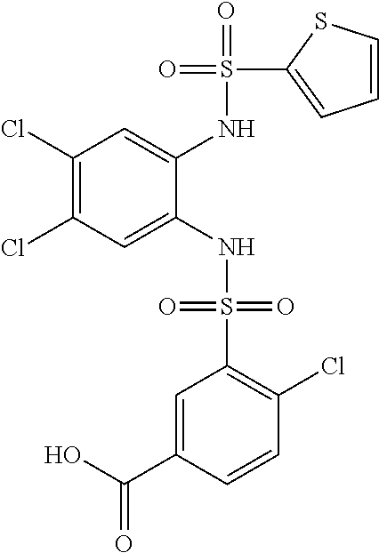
C1(Cl)=C(Cl)C=C(NS(=O)(=O)C2=C(Cl)C=CC(C(O)=O)=C2)C(NS(=O)(C2=CC=CS2)=O)=C1
